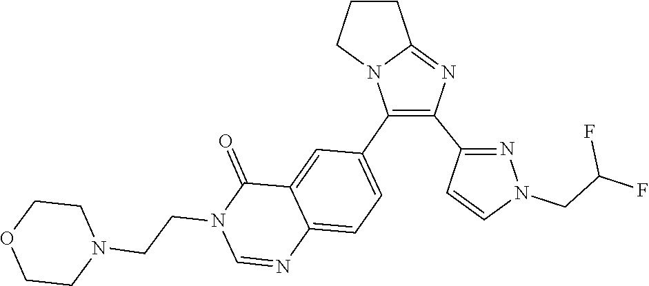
C12=CC(C3=C(C4=NN(CC(F)F)C=C4)N=C4N3CCC4)=CC=C1N=CN(CCN1CCOCC1)C2=O
